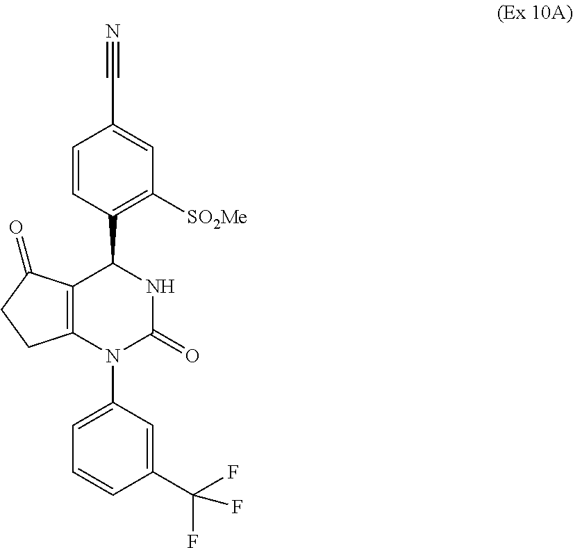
C12=C(C(=O)CC1)C(C1=C([SO2Me])C=C(C#N)C=C1)NC(=O)N2C1=CC=CC(C(F)(F)F)=C1
